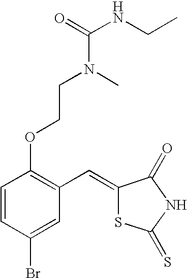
C1=CC(Br)=CC(C=C2SC(=S)NC2=O)=C1OCCN(C)C(=O)NCC
